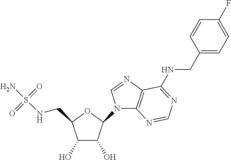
C1(O)C(O)C(N2C3=C(N=C2)C(NCC2=CC=C(F)C=C2)=NC=N3)OC1CNS(N)(=O)=O
